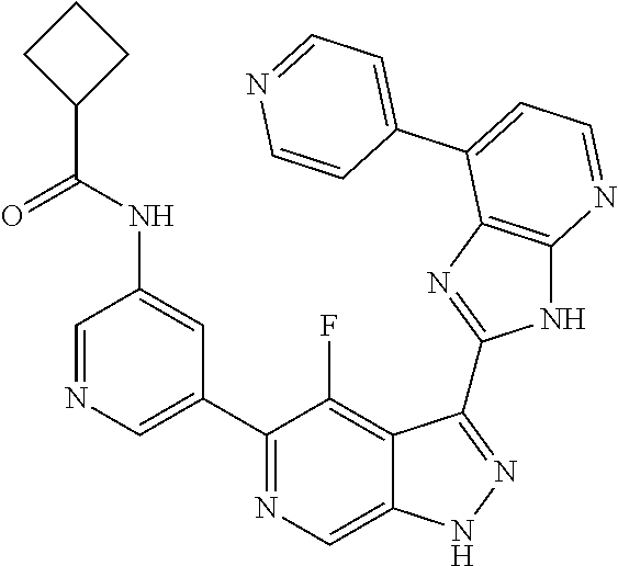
C1=NC=C(C2=NC=C3C(=C2F)C(C2=NC4=C(N2)N=CC=C4C2=CC=NC=C2)=NN3)C=C1NC(=O)C1CCC1
